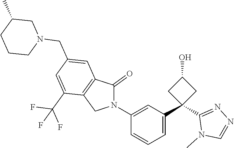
C1C(C)CCCN1CC1=CC2=C(C(C(F)(F)F)=C1)CN(C1=CC(C3(C4=NN=CN4C)CC(O)C3)=CC=C1)C2=O
